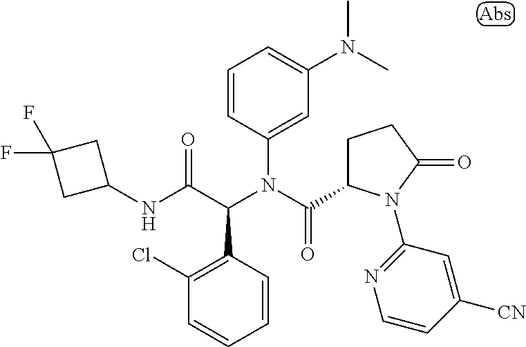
C1(N(C(C2CCC(=O)N2C2=NC=CC([CN])=C2)=O)C(C(NC2CC(F)(F)C2)=O)C2=C(Cl)C=CC=C2)=CC(N(C)C)=CC=C1
